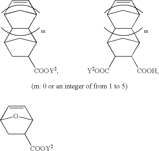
C12C(C3C=CC1C3)C1C([COOY2])CC2C1.C12C(C3C=CC1C3)C1C([COOH])C([Y2OOC])C2C1.C1C([COOY2])C2C=CC1O2
